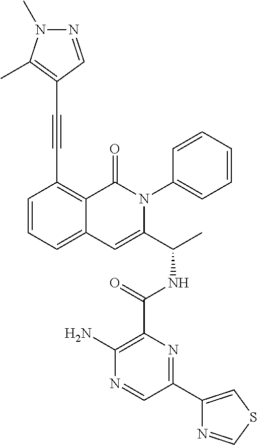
C1(C(NC(C2=CC3=CC=CC(C#CC4=C(C)N(C)N=C4)=C3C(=O)N2C2=CC=CC=C2)C)=O)=C(N)N=CC(C2=CSC=N2)=N1
